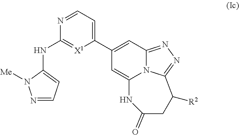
N1=CC=C(C2=CC3=NN=C4N3C(=C2)NC(=O)CC4[R2])[X1]=C1NC1=CC=NN1[Me]
